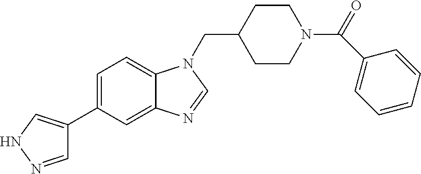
C(N1C2=CC=C(C3=CNN=C3)C=C2N=C1)C1CCN(C(=O)C2=CC=CC=C2)CC1
